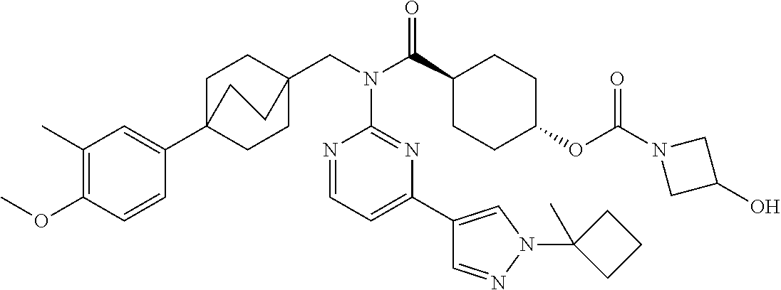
C1(C)=C(OC)C=CC(C23CCC(CN(C(C4CCC(OC(N5CC(O)C5)=O)CC4)=O)C4=NC(C5=CN(C6(C)CCC6)N=C5)=CC=N4)(CC2)CC3)=C1
